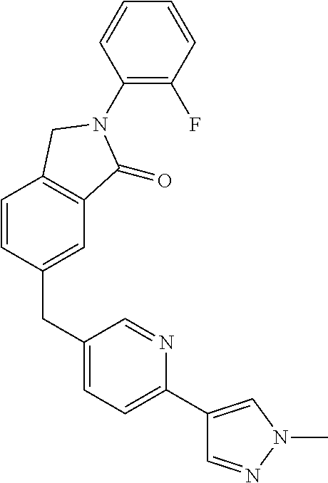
C1(CC2=CC=C(C3=CN(C)N=C3)N=C2)=CC2=C(C=C1)CN(C1=C(F)C=CC=C1)C2=O
